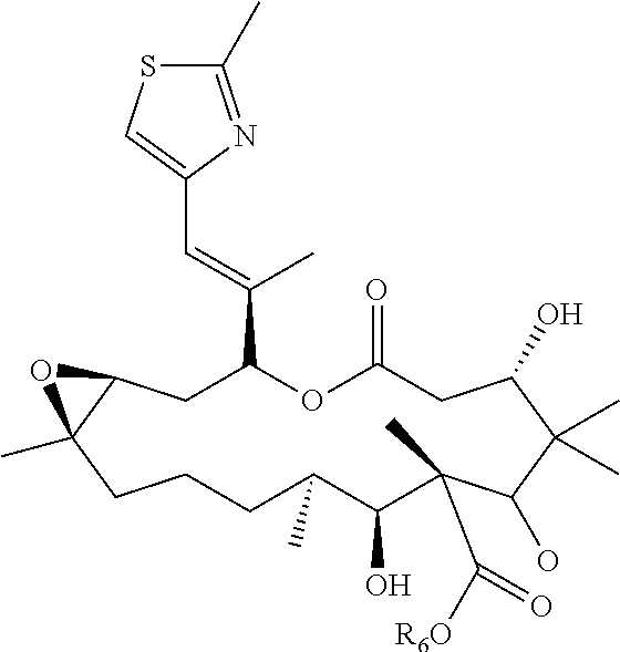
C1C(C(=CC2=CSC(C)=N2)C)OC(=O)CC(O)C(C)(C)C(O)C(C)(C([R6O])=O)C(O)C(C)CCCC2(C)C1O2
